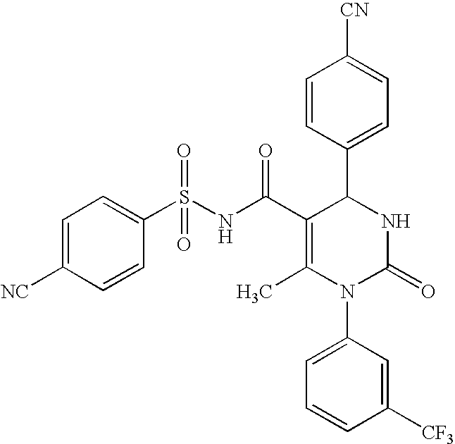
C1=CC(C2C(C(=O)NS(C3=CC=C([NC])C=C3)(=O)=O)=C(C)N(C3=CC=CC([CF3])=C3)C(=O)N2)=CC=C1[CN]
